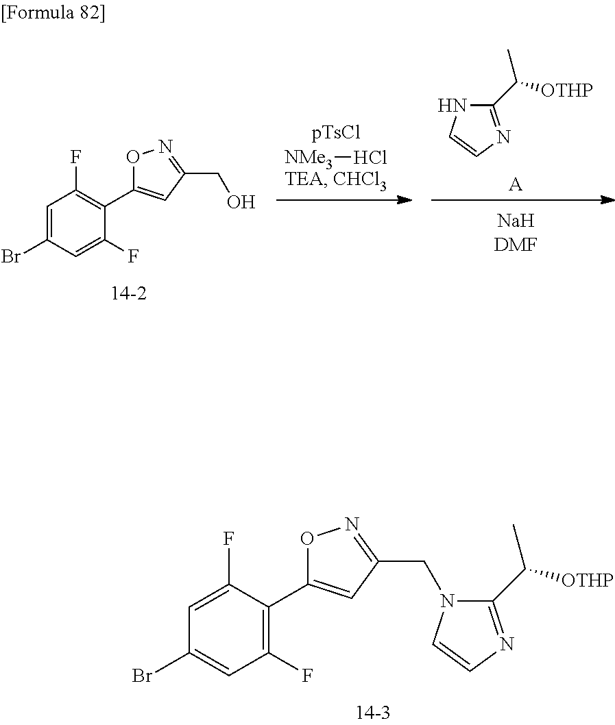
C1(Br)=CC(F)=C(C2=CC(CN3C(C([OTHP])C)=NC=C3)=NO2)C(F)=C1.C1(C([OTHP])C)=NC=CN1.[A].[NMe3]Cl.C1=C(Br)C=C(F)C(C2=CC(CO)=NO2)=C1F
